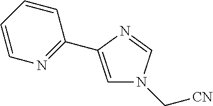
C1(C2=CN(C[CN])C=N2)=NC=CC=C1
